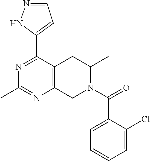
C1=NNC(C2=NC(C)=NC3=C2CC(C)N(C(=O)C2=CC=CC=C2Cl)C3)=C1
